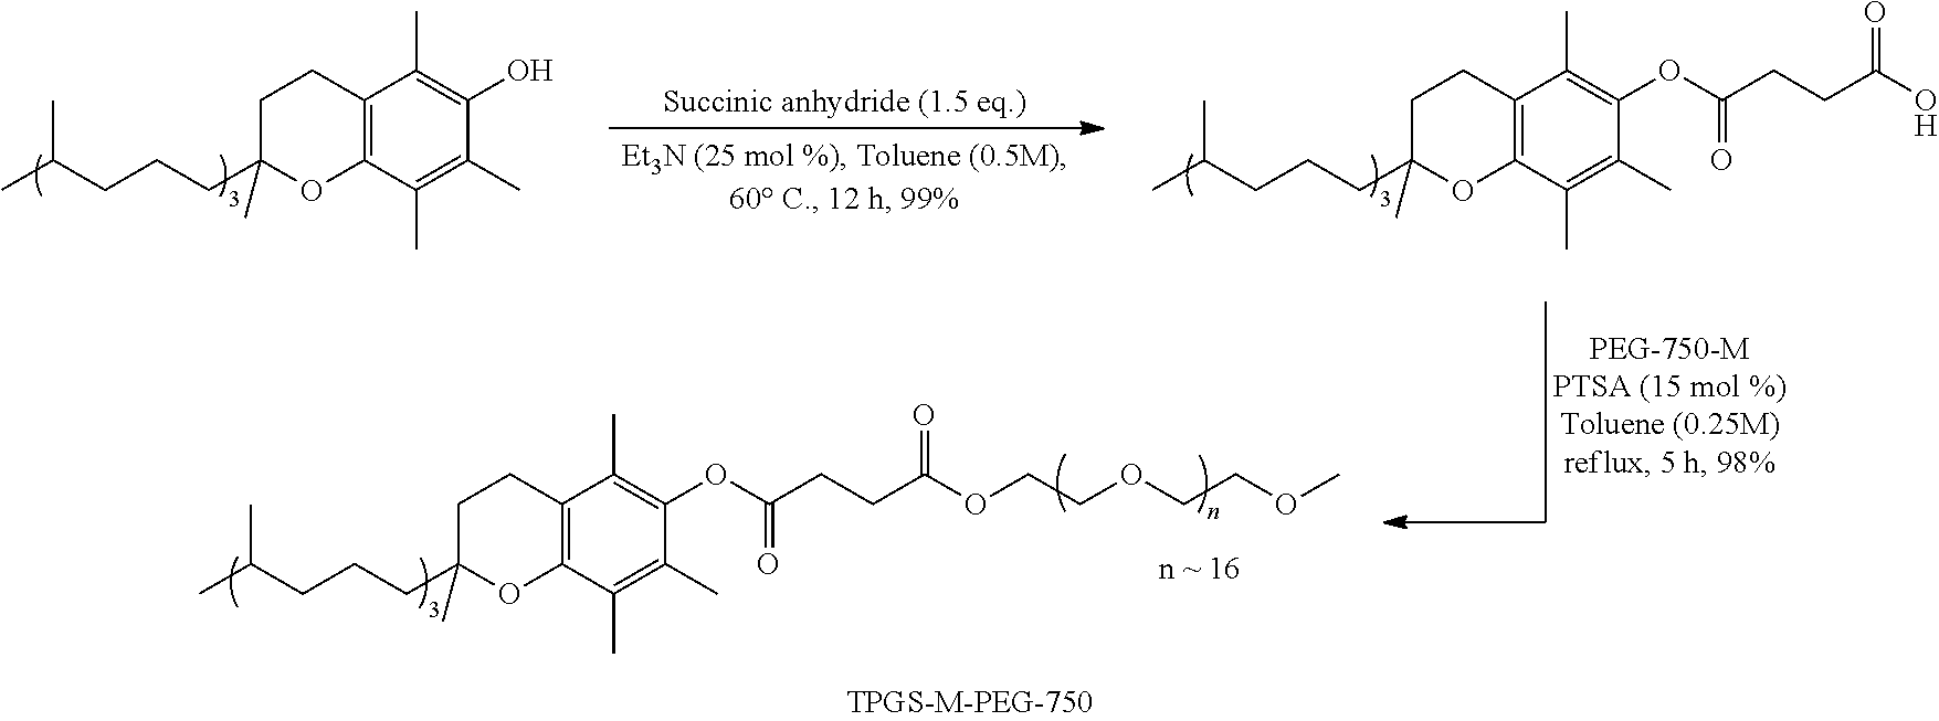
C12=C(C(C)=C(C)C(O)=C1C)OC(CCCC(C)C)(C)CC2.C12=C(C(C)=C(C)C(OC(CCC(O)=O)=O)=C1C)OC(CCCC(C)C)(C)CC2.C12=C(C(C)=C(C)C(OC(CCC(OCCOCCOC)=O)=O)=C1C)OC(CCCC(C)C)(C)CC2
